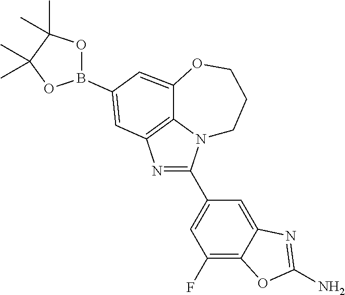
N1=C(C2=CC(F)=C3C(=C2)N=C(N)O3)N2C3=C1C=C(B1OC(C)(C)C(C)(C)O1)C=C3OCCC2
